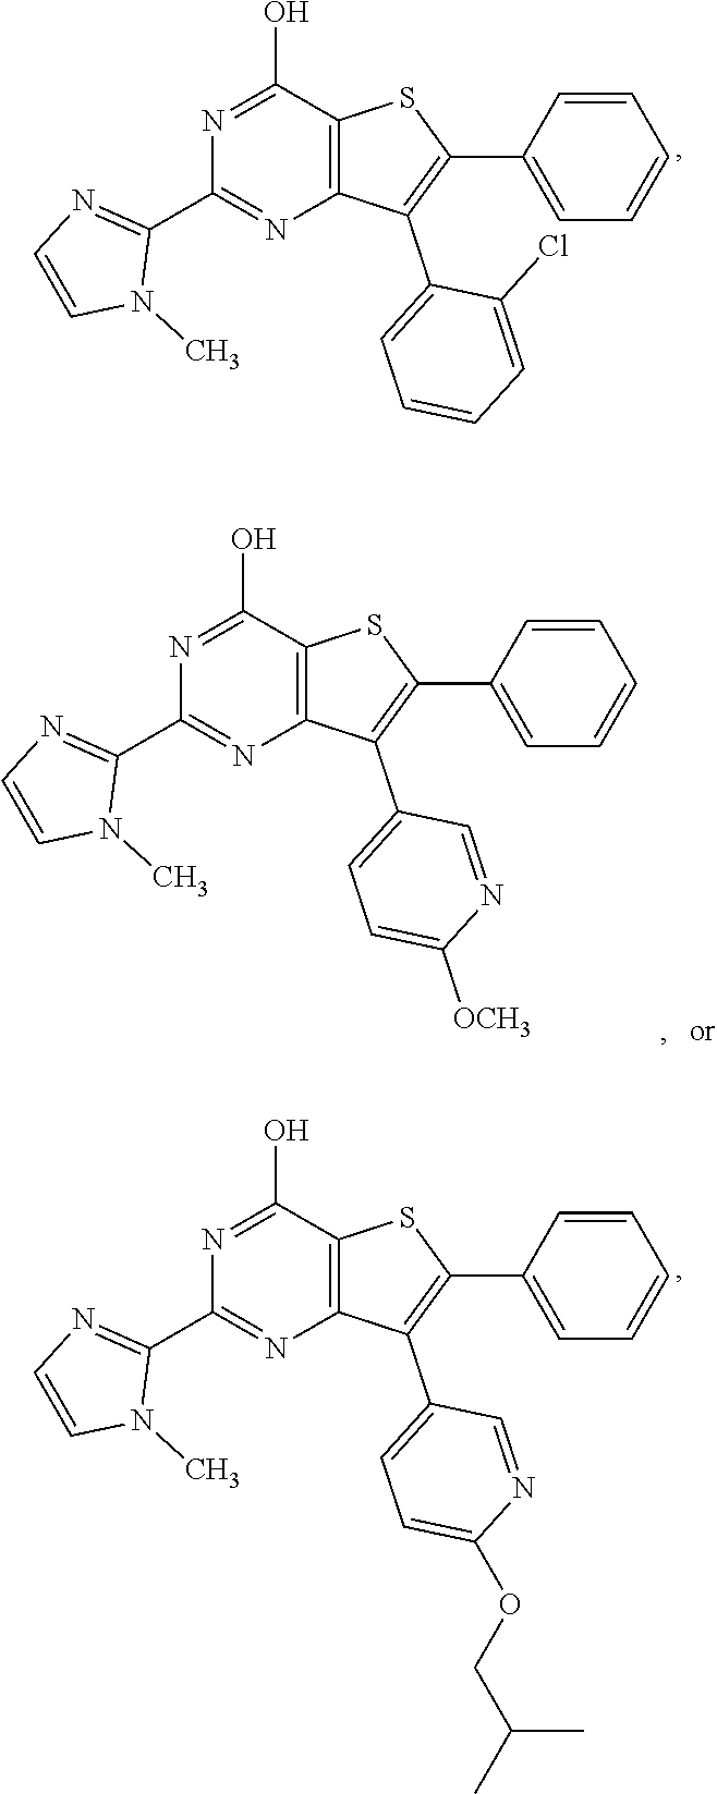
C1(C2=NC3=C(C(O)=N2)SC(C2=CC=CC=C2)=C3C2=CC=CC=C2Cl)=NC=CN1C.C1(C2=NC3=C(C(O)=N2)SC(C2=CC=CC=C2)=C3C2=CC=C(OCC(C)C)N=C2)=NC=CN1C.C1(C2=NC3=C(C(O)=N2)SC(C2=CC=CC=C2)=C3C2=CC=C([OCH3])N=C2)=NC=CN1C
